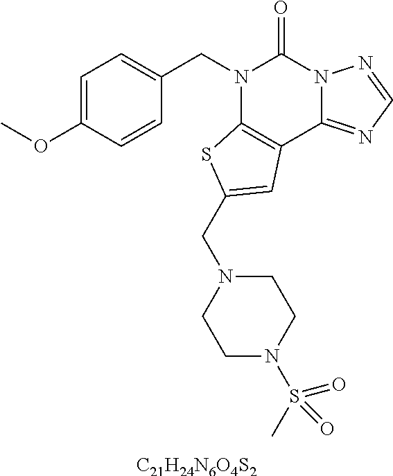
N1(CC2=CC=C(OC)C=C2)C2=C(C3=NC=NN3C1=O)C=C(CN1CCN(S(C)(=O)=O)CC1)S2.[C21H24N6O4S2]
